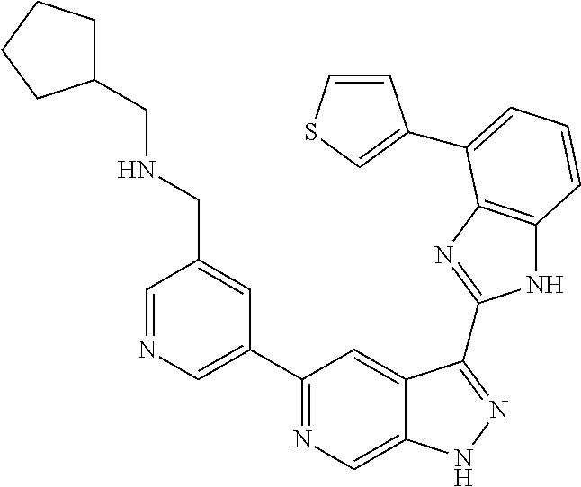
C1=NC=C(C2=NC=C3C(=C2)C(C2=NC4=C(N2)C=CC=C4C2=CSC=C2)=NN3)C=C1CNCC1CCCC1
